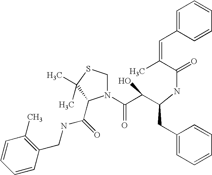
C1(C)=C(CNC(=O)C2N(C(C(C(NC(=O)C(=CC3=CC=CC=C3)C)CC3=CC=CC=C3)O)=O)CSC2(C)C)C=CC=C1
